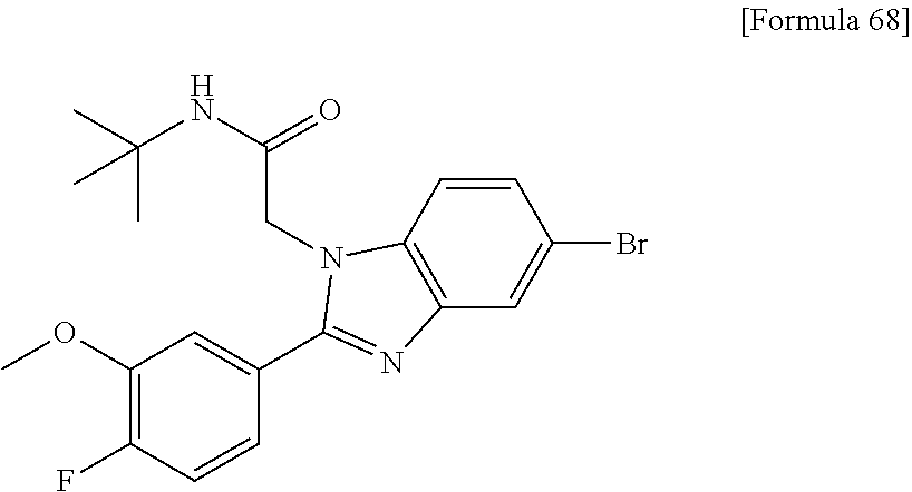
C1=CC2=C(C=C1Br)N=C(C1=CC(OC)=C(F)C=C1)N2CC(NC(C)(C)C)=O
